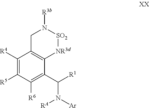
C1([R4])=C([R5])C([R6])=C(C([R1])N([RA])[Ar])C2=C1CN([R3b])[SO2][NR3d]2
